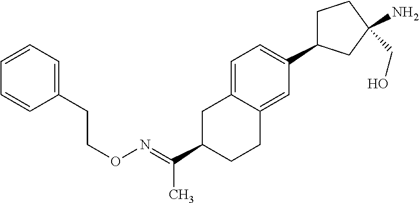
C1C(C(=NOCCC2=CC=CC=C2)C)CCC2=CC(C3CCC(CO)(N)C3)=CC=C12
